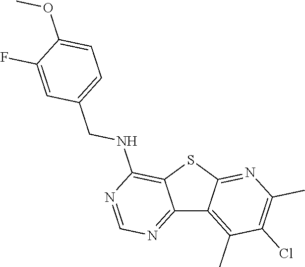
C12=NC=NC(NCC3=CC=C(OC)C(F)=C3)=C1SC1=NC(C)=C(Cl)C(C)=C21
